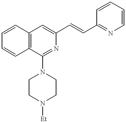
C1=CC=CC2=C1C=C(C=CC1=NC=CC=C1)N=C2N1CCN([Et])CC1
